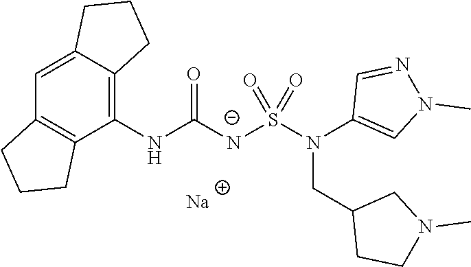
[Na].C12=CC3=C(C(NC([N-]S(N(C4=CN(C)N=C4)CC4CCN(C)C4)(=O)=O)=O)=C1CCC2)CCC3
